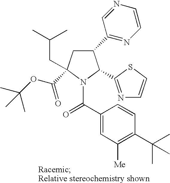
C1(C2=NC=CN=C2)CC(C(OC(C)(C)C)=O)(CC(C)C)N(C(C2=CC([Me])=C(C(C)(C)C)C=C2)=O)C1C1=NC=CS1
